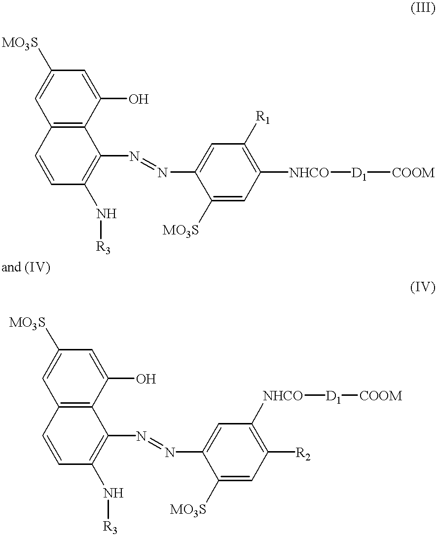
C12=C(C(O)=CC([MO3S])=C1)C(N=NC1=CC([R1])=C([NHCO][D1][COOM])C=C1[MO3S])=C(N[R3])C=C2.C12=C(C(O)=CC([MO3S])=C1)C(N=NC1=CC([NHCO][D1][COOM])=C([R2])C=C1[MO3S])=C(N[R3])C=C2
